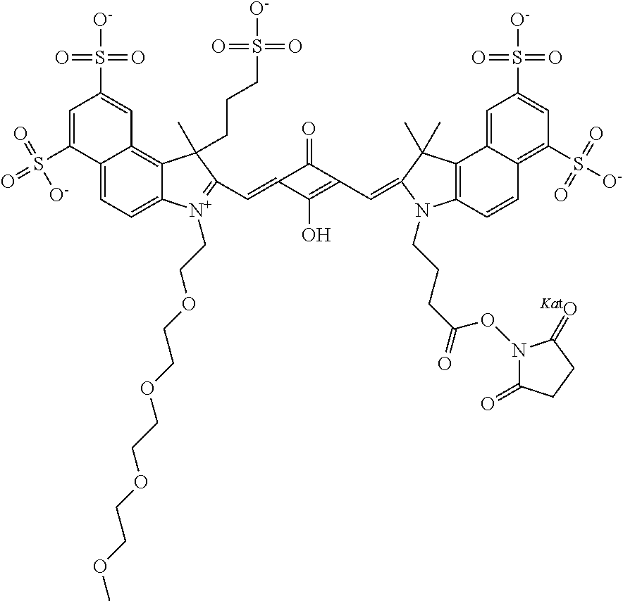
C12=CC=C3C(=C1C=C(S([O-])(=O)=O)C=C2S(=O)(=O)[O-])C(C)(CCCS([O-])(=O)=O)C(C=C1C(O)=C(C=C2N(CCCC(=O)ON4C(=O)CCC4=[KatO])C4=C(C5=CC(S([O-])(=O)=O)=CC(S(=O)(=O)[O-])=C5C=C4)C2(C)C)C1=O)=[N+]3CCOCCOCCOCCOC
